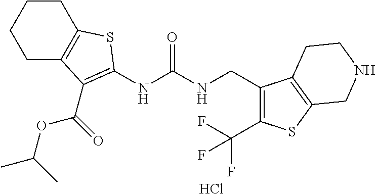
C1C2=C(CCC1)SC(NC(NCC1=C(C(F)(F)F)SC3=C1CCNC3)=O)=C2C(OC(C)C)=O.Cl
